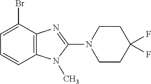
C1=CC2=C(C(Br)=C1)N=C(N1CCC(F)(F)CC1)N2C
